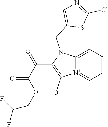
[N+]12=CC=CC=C1N(CC1=CN=C(Cl)S1)C(C(C(OCC(F)F)=O)=O)=C2[-O]
